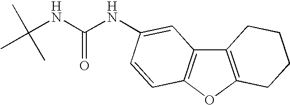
C12=C(OC3=C1C=C(NC(=O)NC(C)(C)C)C=C3)CCCC2
